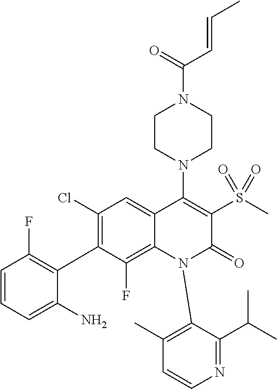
C1(Cl)=C(C2=C(F)C=CC=C2N)C(F)=C2C(=C1)C(N1CCN(C(=O)C=CC)CC1)=C(S(=O)(=O)C)C(=O)N2C1=C(C)C=CN=C1C(C)C
